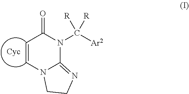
C1=CN2C(=NCC2)N(C([Ar2])([R])[R])C1=O
